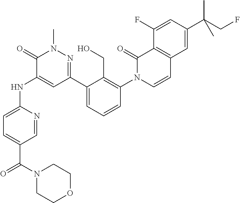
C1=NC(NC2=CC(C3=CC=CC(N4C=CC5=C(C4=O)C(F)=CC(C(CF)(C)C)=C5)=C3CO)=NN(C)C2=O)=CC=C1C(N1CCOCC1)=O
